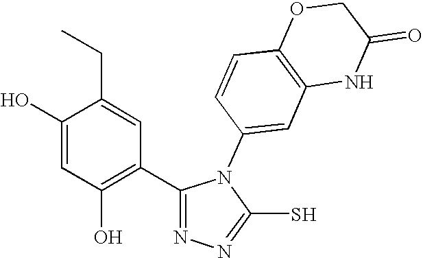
C1(O)=CC(O)=C(C2=NN=C(S)N2C2=CC3=C(C=C2)OCC(=O)N3)C=C1CC
